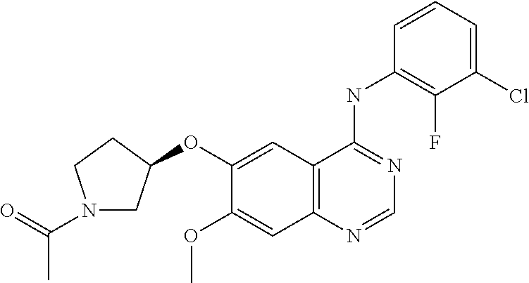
O(C1=CC2=C(C=C1OC)N=CN=C2NC1=C(F)C(Cl)=CC=C1)C1CN(C(=O)C)CC1
